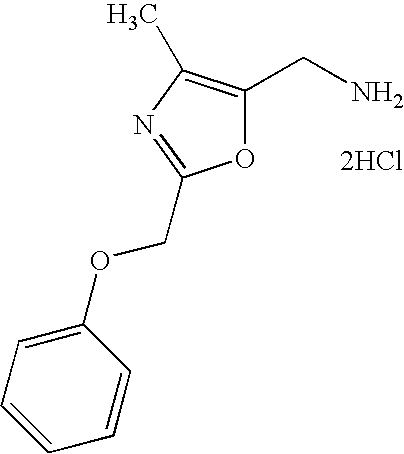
O1C(CN)=C(C)N=C1COC1=CC=CC=C1.[2HCl]
